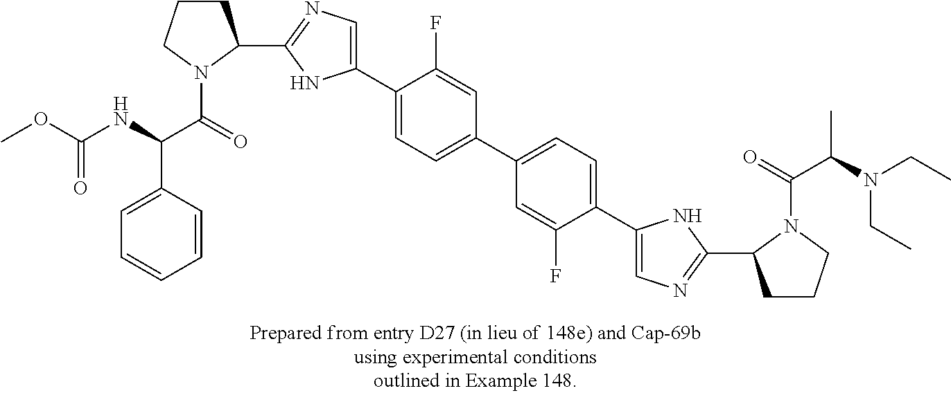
C(=O)(OC)NC(C(N1C(C2=NC=C(C3=CC=C(C4=CC=C(C5=CN=C(C6CCCN6C(=O)C(N(CC)CC)C)N5)C(F)=C4)C=C3F)N2)CCC1)=O)C1=CC=CC=C1
